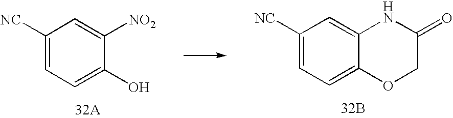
C1([NC])=CC=C(O)C([NO2])=C1.[32A].C1([NC])=CC=C2C(=C1)NC(=O)CO2.[32B]
